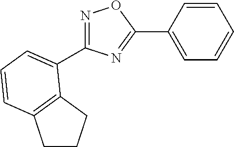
C1CCC2=C1C=CC=C2C1=NOC(C2=CC=CC=C2)=N1
